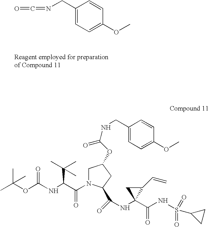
C1(CN=C=O)=CC=C(OC)C=C1.CC(OC(NC(C(N1CC(OC(=O)NCC2=CC=C(OC)C=C2)CC1C(=O)NC1(C(NS(=O)(=O)C2CC2)=O)C(C=C)C1)=O)C(C)(C)C)=O)(C)C
